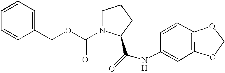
[H].C1=CC(COC(=O)N2CCCC2C(=O)NC2=CC3=C(C=C2)OCO3)=CC=C1
